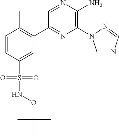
C1(C2=C(C)C=CC(S(=O)(=O)NOC(C)(C)C)=C2)=NC(N2C=NC=N2)=C(N)N=C1
